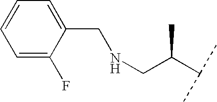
C1=C(F)C(CNCC(C(C)C)C)=CC=C1
